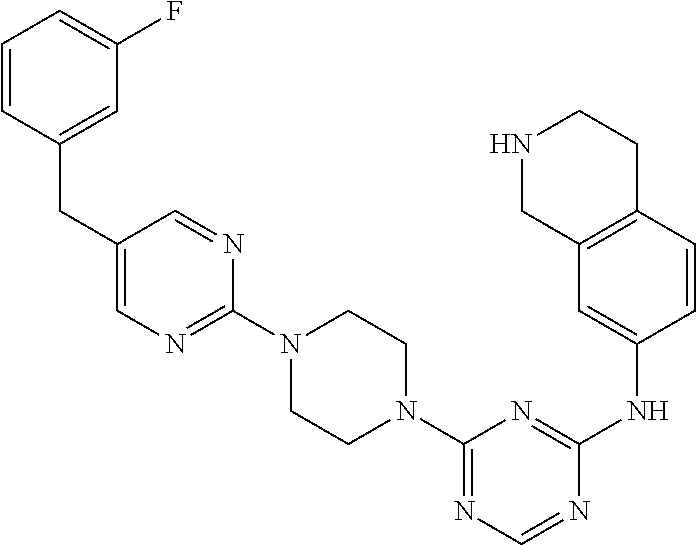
C1(N2CCN(C3=NC=NC(NC4=CC5=C(C=C4)CCNC5)=N3)CC2)=NC=C(CC2=CC(F)=CC=C2)C=N1
